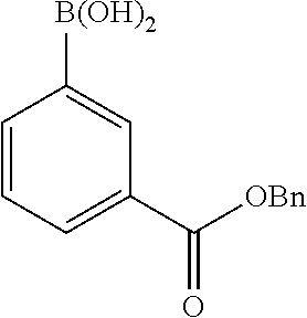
C1=CC=C(C([OBn])=O)C=C1[B(OH)2]
